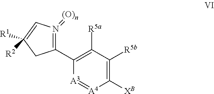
C1([XB])=C([R5b])C([R5a])=C(C2=N(=[(O)n])C=C([R1])([R2])C2)[A3]=[A4]1
